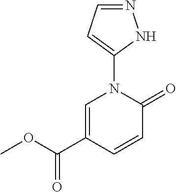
C1=C(C(OC)=O)C=CC(=O)N1C1=CC=NN1
